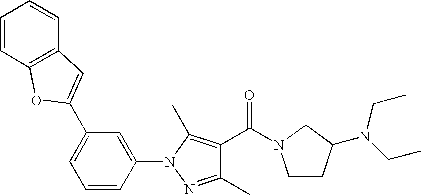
C1(C2=CC3=C(C=CC=C3)O2)=CC=CC(N2N=C(C)C(C(N3CCC(N(CC)CC)C3)=O)=C2C)=C1
